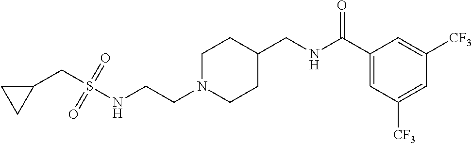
C1N(CCNS(CC2CC2)(=O)=O)CCC(CNC(C2=CC([CF3])=CC([CF3])=C2)=O)C1
